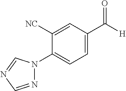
C1=C(C([H])=O)C=C([NC])C(N2N=CN=C2)=C1
